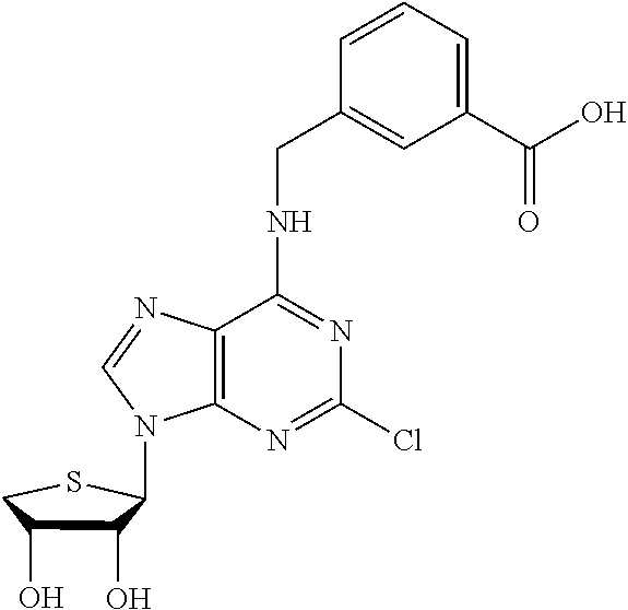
C12=C(N=C(Cl)N=C1NCC1=CC(C(O)=O)=CC=C1)N(C1C(O)C(O)CS1)C=N2
